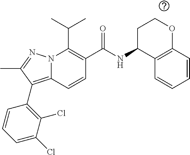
N12C(=C(C3=C(Cl)C(Cl)=CC=C3)C(C)=N1)C=CC(C(=O)NC1C3=C(OCC1)C=CC=C3)=C2C(C)C
